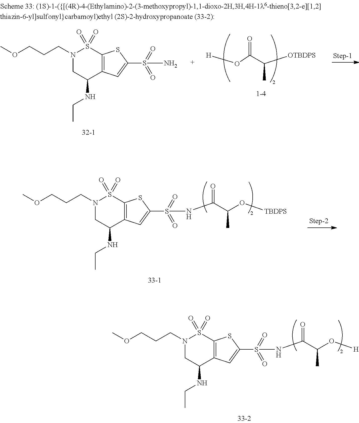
N1(CCCOC)CC(NCC)C2=C(S1(=O)=O)SC(S(=O)(=O)NC(C(O[TBDPS])C)=O)=C2.N1(CCCOC)CC(NCC)C2=C(S1(=O)=O)SC(S(=O)(=O)NC(C(O[H])C)=O)=C2.N1(CCCOC)CC(NCC)C2=C(S1(=O)=O)SC(S(=O)(=O)N)=C2.O(C(C([OTBDPS])C)=O)[H]
